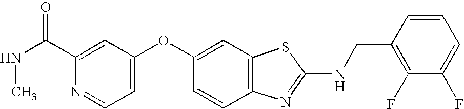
C1(C(NC)=O)=CC(OC2=CC3=C(C=C2)N=C(NCC2=C(F)C(F)=CC=C2)S3)=CC=N1
